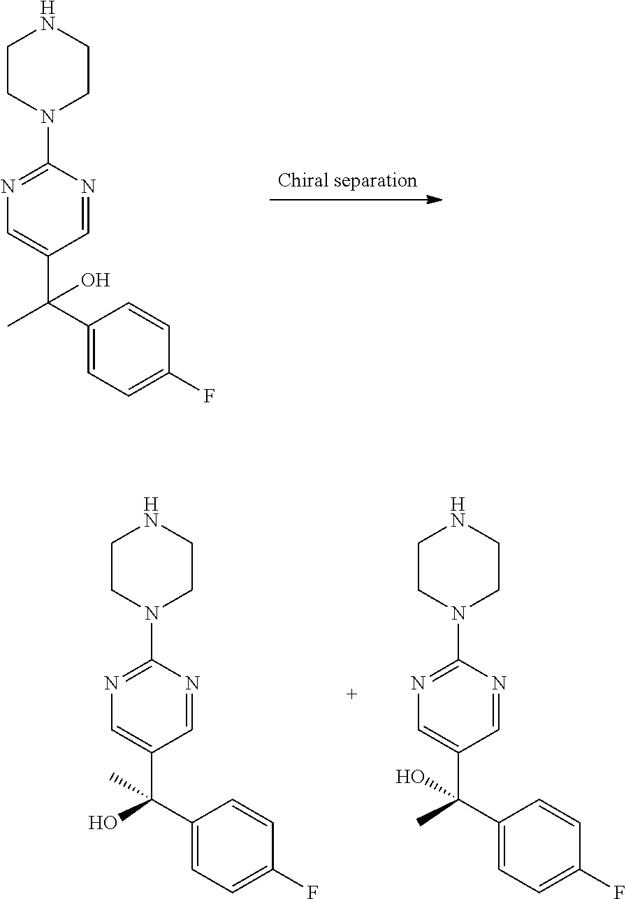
C1CN(C2=NC=C(C(C3=CC=C(F)C=C3)(C)O)C=N2)CCN1.C1CN(C2=NC=C(C(C3=CC=C(F)C=C3)(O)C)C=N2)CCN1.C1CN(C2=NC=C(C(C3=CC=C(F)C=C3)(C)O)C=N2)CCN1
